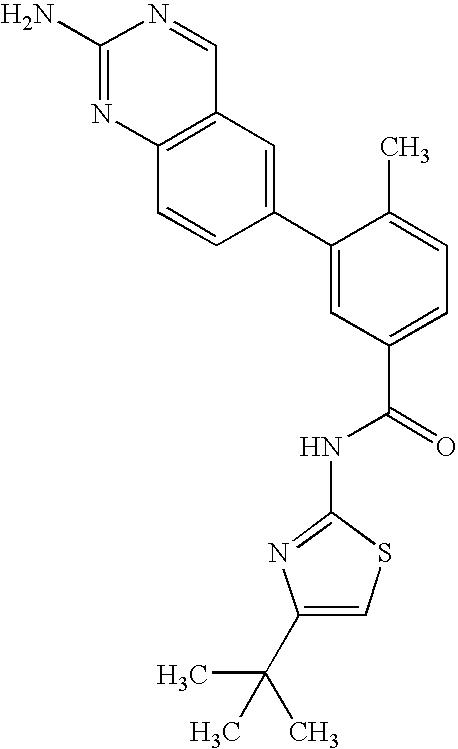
C12=C(N=C(N)N=C1)C=CC(C1=CC(C(=O)NC3=NC(C(C)(C)C)=CS3)=CC=C1C)=C2
